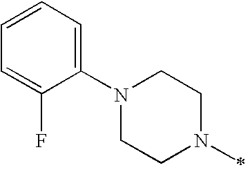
N1(C2=CC=CC=C2F)CCN(C)CC1
